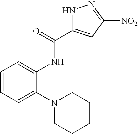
C1=CC=C(N2CCCCC2)C(NC(C2=CC([NO2])=NN2)=O)=C1
